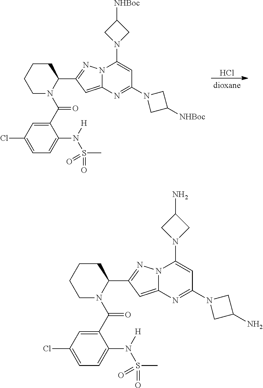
Cl.C1CCCN(C(C2=CC(Cl)=CC=C2N([H])S(C)(=O)=O)=O)C1C1=NN2C(=C1)N=C(N1CC([NHBoc])C1)C=C2N1CC([NHBoc])C1.C1CCCN(C(C2=CC(Cl)=CC=C2N([H])S(C)(=O)=O)=O)C1C1=NN2C(=C1)N=C(N1CC(N)C1)C=C2N1CC(N)C1
